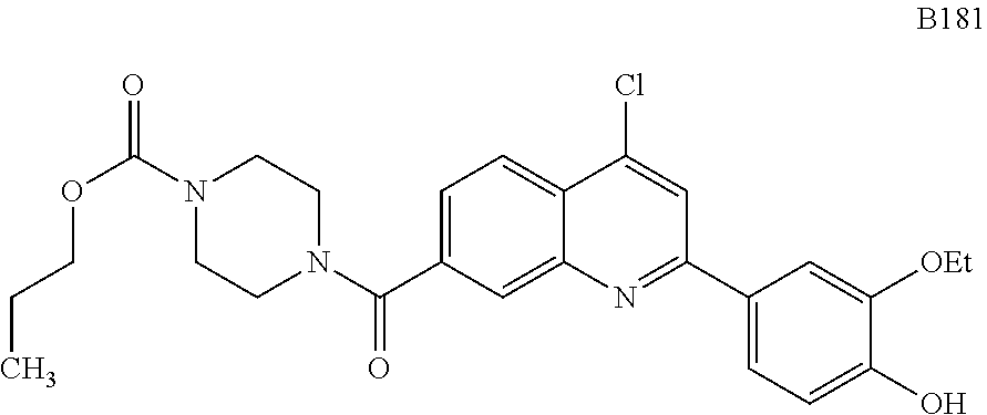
C1=C(C(N2CCN(C(=O)OCCC)CC2)=O)C=C2C(=C1)C(Cl)=CC(C1=CC=C(O)C([OEt])=C1)=N2
